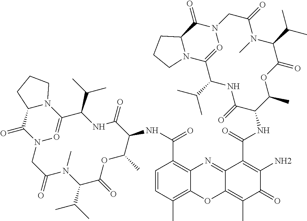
N12O=C(N3C(C1=O)CCC3)C(C(C)C)NC(=O)C(NC(C1=C3C(=C(C)C=C1)OC1=C(C)C(=O)C(N)=C(C(NC4C(=O)NC(C(C)C)C5=ON(C(=O)C6N5CCC6)CC(=O)N(C)C(C(C)C)C(=O)OC4C)=O)C1=N3)=O)C(C)OC(=O)C(C(C)C)N(C)C(=O)C2
